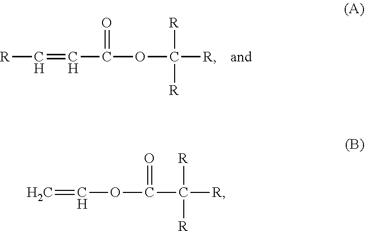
[R]C=CC(OC([R])([R])[R])=O.C=COC(=O)C([R])([R])[R]
